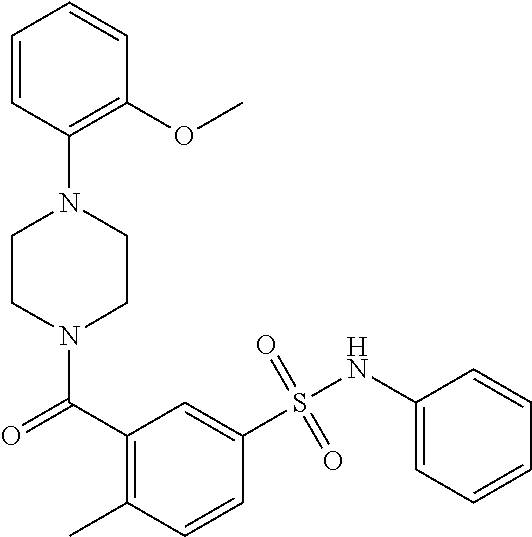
N1(C(=O)C2=C(C)C=CC(S(NC3=CC=CC=C3)(=O)=O)=C2)CCN(C2=C(OC)C=CC=C2)CC1
